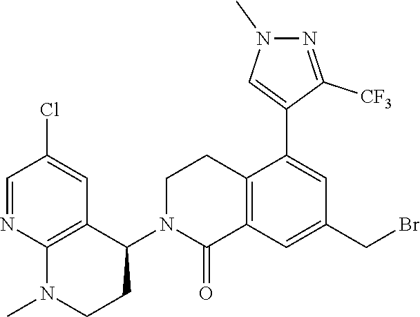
[CF3]C1=NN(C)C=C1C1=CC(CBr)=CC2=C1CCN(C1C3=C(N(C)CC1)N=CC(Cl)=C3)C2=O
